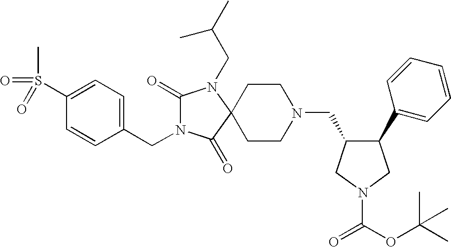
C1(S(C)(=O)=O)=CC=C(CN2C(=O)N(CC(C)C)C3(C2=O)CCN(CC2C(C4=CC=CC=C4)CN(C(=O)OC(C)(C)C)C2)CC3)C=C1
